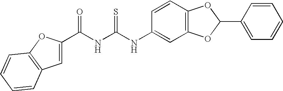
C(NC(NC1=CC2=C(C=C1)OC(C1=CC=CC=C1)O2)=S)(=O)C1=CC2=C(O1)C=CC=C2
